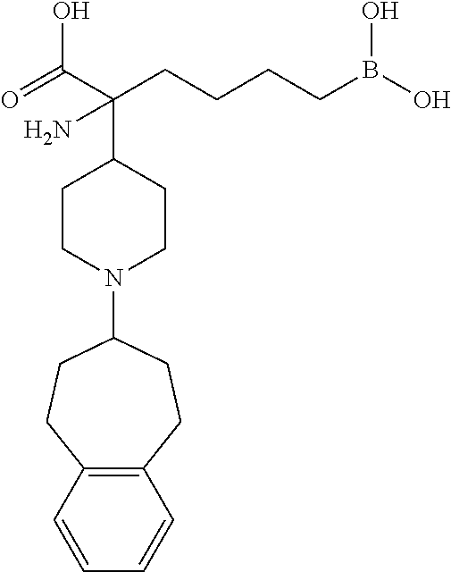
C(CCCCB(O)O)(C1CCN(C2CCC3=C(CC2)C=CC=C3)CC1)(N)C(=O)O
